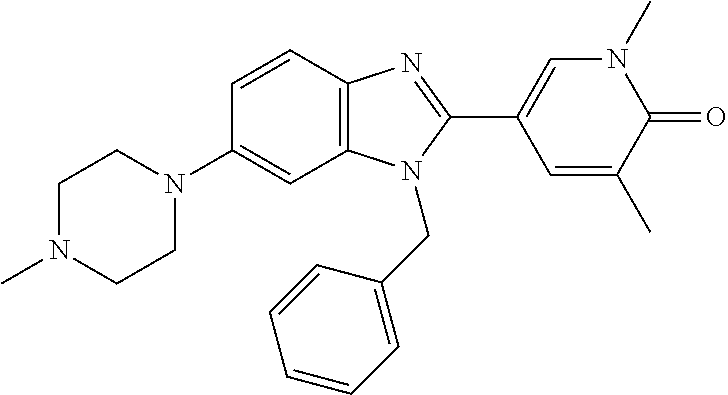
N1(C)C=C(C2=NC3=C(N2CC2=CC=CC=C2)C=C(N2CCN(C)CC2)C=C3)C=C(C)C1=O
